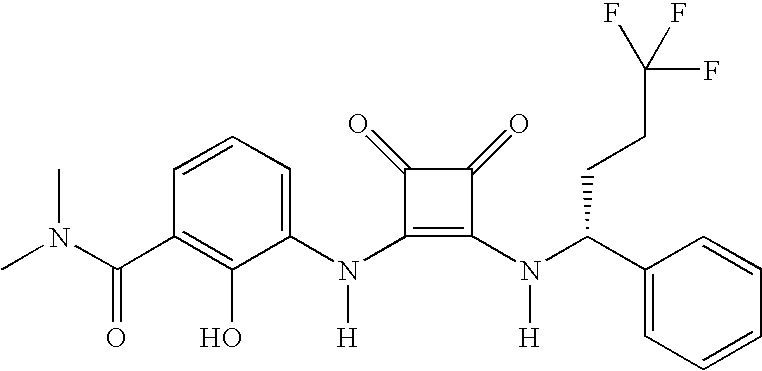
C(C1=C(O)C(N(C2=C(N([H])C(C3=CC=CC=C3)CCC(F)(F)F)C(=O)C2=O)[H])=CC=C1)(=O)N(C)C
